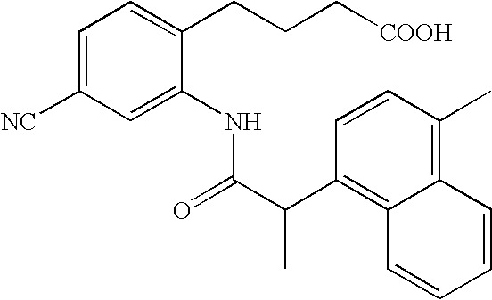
C1=CC(C)=C2C(=C1C(C(=O)NC1=CC([NC])=CC=C1CCC[COOH])C)C=CC=C2
